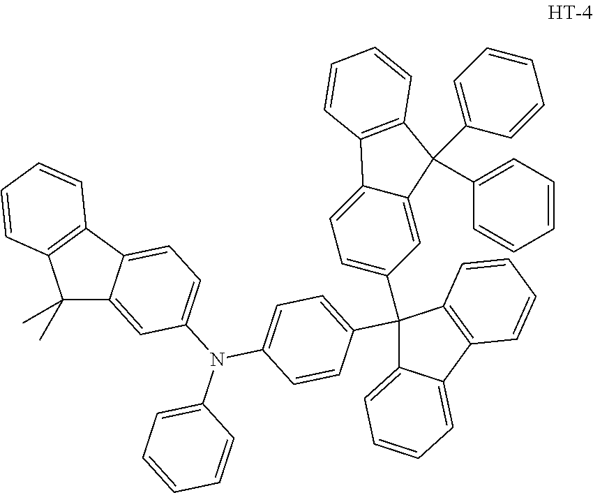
C1(C)(C)C2=CC(N(C3=CC=CC=C3)C3=CC=C(C4(C5=CC=C6C(=C5)C(C5=CC=CC=C5)(C5=CC=CC=C5)C5=C6C=CC=C5)C5=CC=CC=C5C5=C4C=CC=C5)C=C3)=CC=C2C2=C1C=CC=C2
